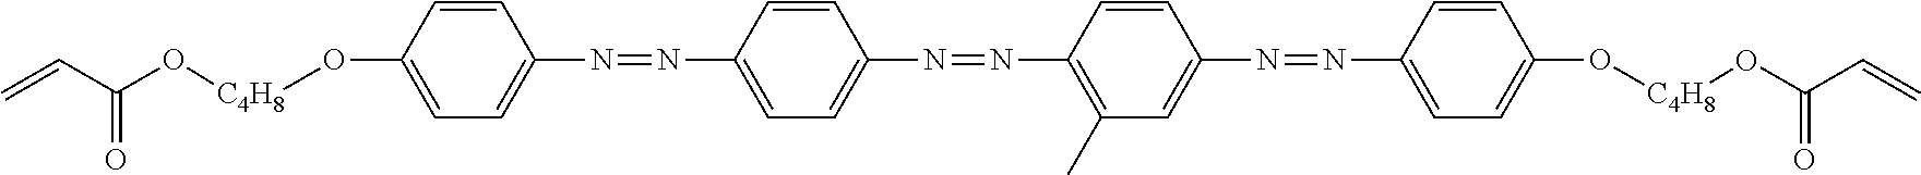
C1=CC(N=NC2=CC=C(N=NC3=CC=C(O[C4H8]OC(C=C)=O)C=C3)C=C2)=C(C)C=C1N=NC1=CC=C(O[C4H8]OC(C=C)=O)C=C1
